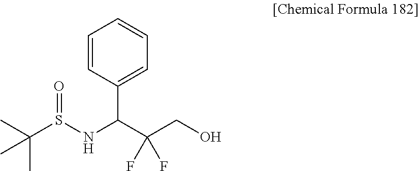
C1=CC(C(C(CO)(F)F)NS(=O)C(C)(C)C)=CC=C1
